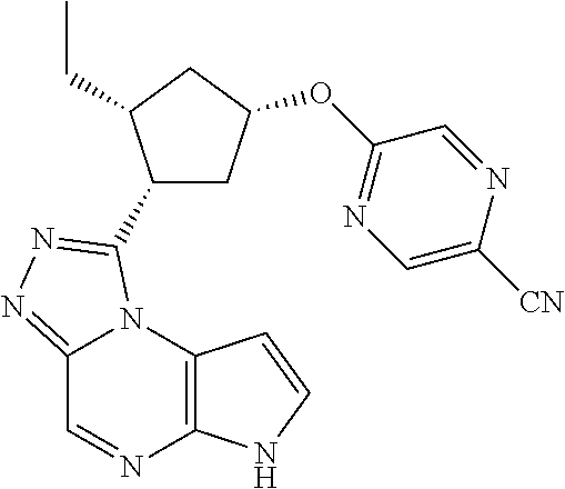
C12=NN=C(C3CC(OC4=NC=C([CN])N=C4)CC3CC)N1C1=C(N=C2)NC=C1
